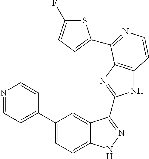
C1(C2=CC=NC=C2)=CC=C2C(=C1)C(C1=NC3=C(N1)C=CN=C3C1=CC=C(F)S1)=NN2
